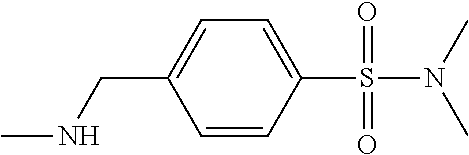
C1=CC(S(=O)(=O)N(C)C)=CC=C1CNC
